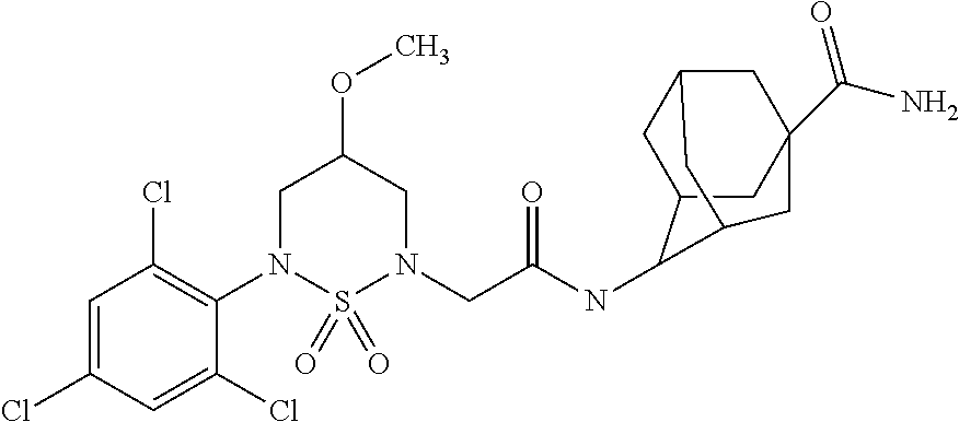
C1=C(Cl)C=C(Cl)C(N2S(=O)(=O)N(CC(NC3C4CC5CC(C(=O)N)(CC3C5)C4)=O)CC(OC)C2)=C1Cl
